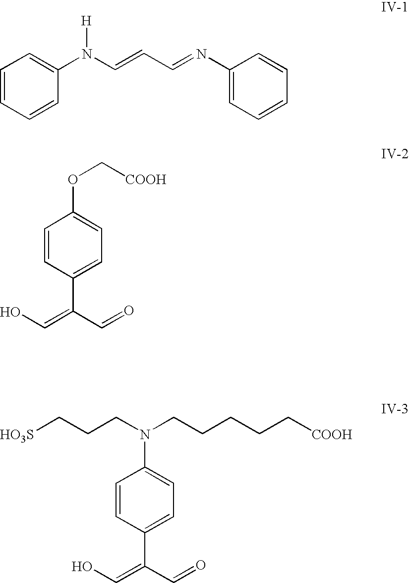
C1=CC=CC(N(C=CC=NC2=CC=CC=C2)[H])=C1.C1=CC(C(C=O)=CO)=CC=C1OC[COOH].C1=CC(C(C=O)=CO)=CC=C1N(CCCCC[COOH])CCC[HO3S]
